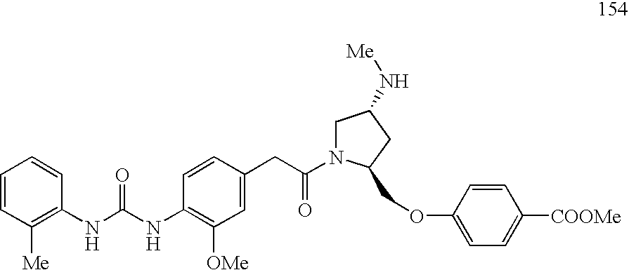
C1=CC([Me])=C(NC(NC2=C([OMe])C=C(CC(=O)N3C(COC4=CC=C([COOMe])C=C4)CC(N[Me])C3)C=C2)=O)C=C1
